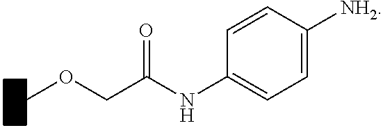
C1=CC([NH2])=CC=C1NC(COC)=O
